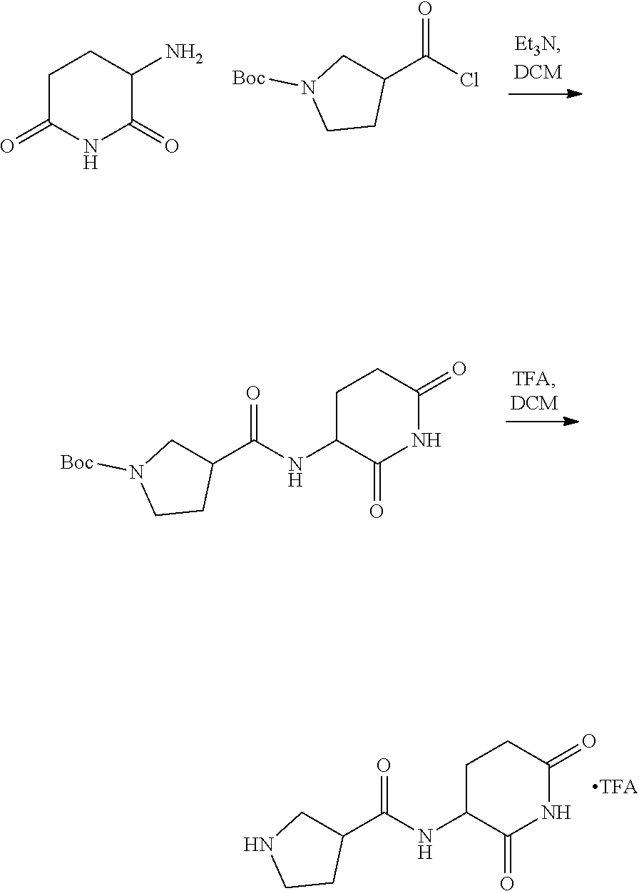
C1(C(NC2C(=O)NC(=O)CC2)=O)CNCC1.C1C(=O)NC(=O)C(N)C1.C1(C(Cl)=O)CN([Boc])CC1.C1(C(NC2C(=O)NC(=O)CC2)=O)CN([Boc])CC1
